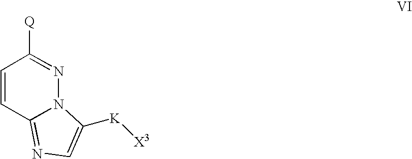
C1=CC2=NC=C([K][X3])N2N=C1[Q]
